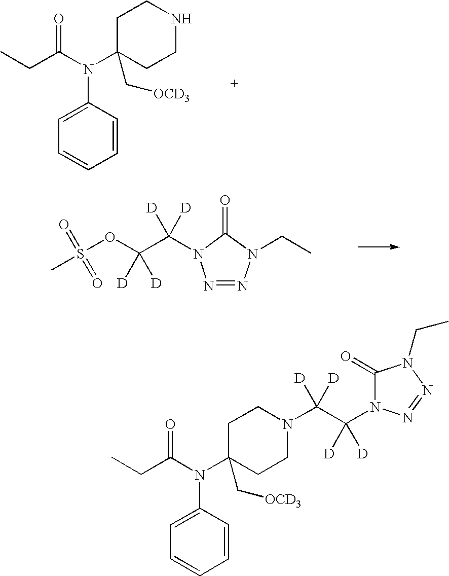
C1C(C[OCD3])(N(C(CC)=O)C2=CC=CC=C2)CCNC1.O(C(C([D])([D])N1N=NN(CC)C1=O)([D])[D])S(=O)(C)=O.C1C(C[OCD3])(N(C(CC)=O)C2=CC=CC=C2)CCN(C(C(N2C(=O)N(CC)N=N2)([D])[D])([D])[D])C1
